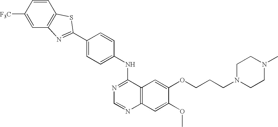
C1=CC([F3C])=CC2=C1SC(C1=CC=C(NC3=NC=NC4=C3C=C(OCCCN3CCN(C)CC3)C(OC)=C4)C=C1)=N2
